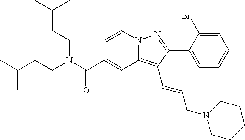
C1=CN2C(=C(C=CCN3CCCCC3)C(C3=CC=CC=C3Br)=N2)C=C1C(N(CCC(C)C)CCC(C)C)=O
